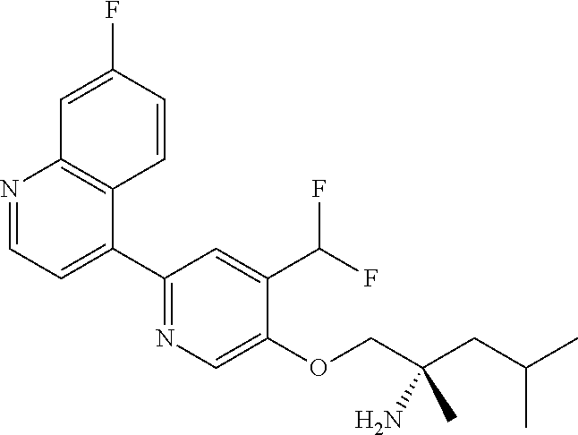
N1=CC=C(C2=NC=C(OCC(CC(C)C)(N)C)C(C(F)F)=C2)C2=C1C=C(F)C=C2
